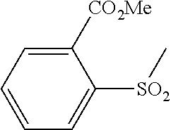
[SO2](C1=CC=CC=C1[CO2Me])C
